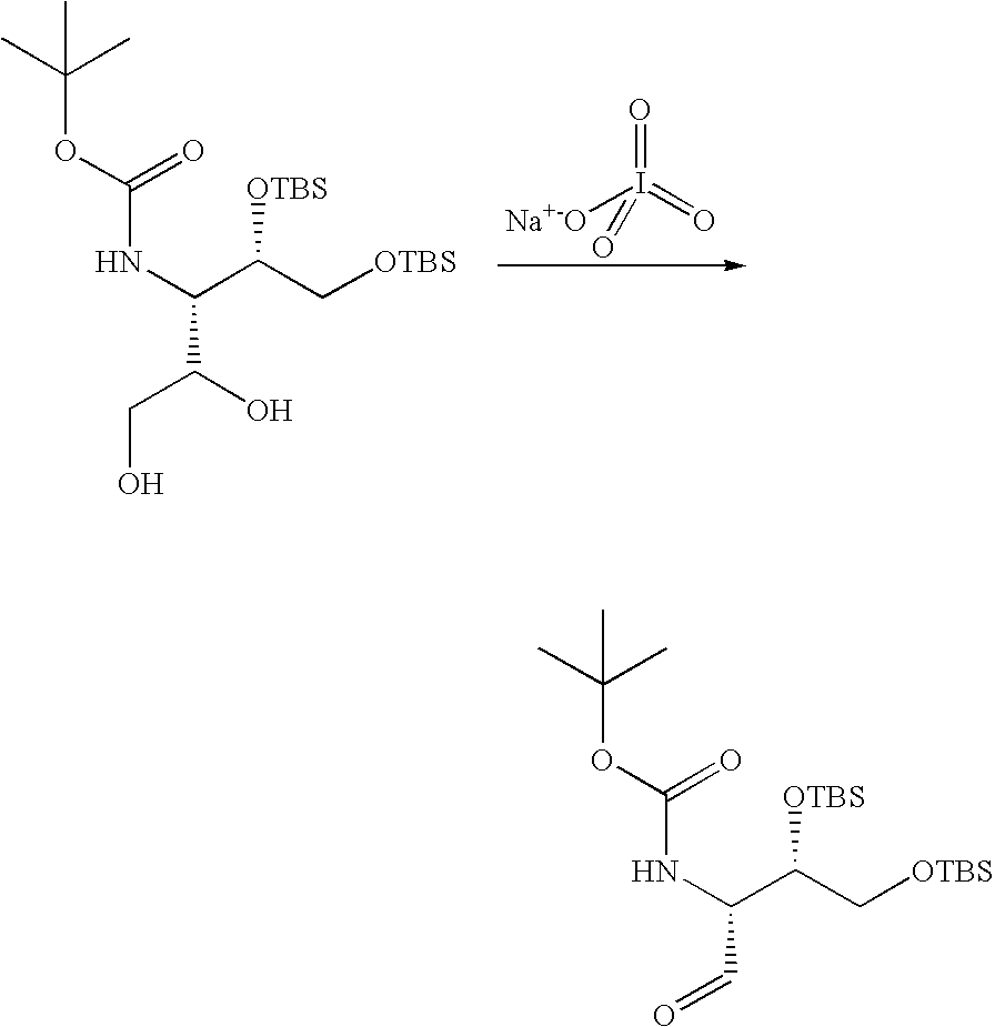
O=I([Na+-O])(=O)=O.O(C(=O)NC(C(C[OTBS])[OTBS])C(O)CO)C(C)(C)C.O(C(=O)NC(C(C[OTBS])[OTBS])C=O)C(C)(C)C
